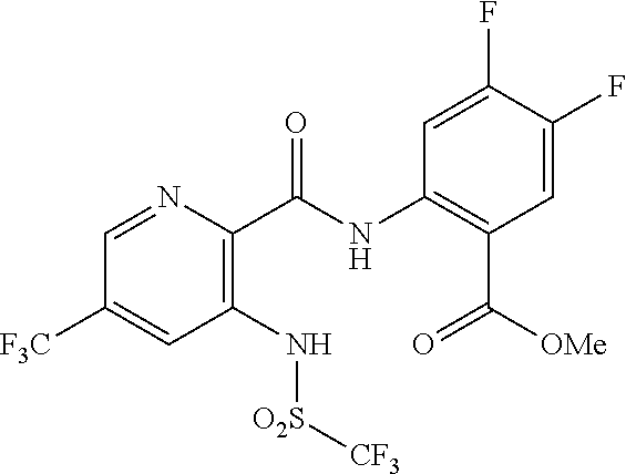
C1([F3C])=CC(N[O2S][CF3])=C(C(NC2=C(C([OMe])=O)C=C(F)C(F)=C2)=O)N=C1
